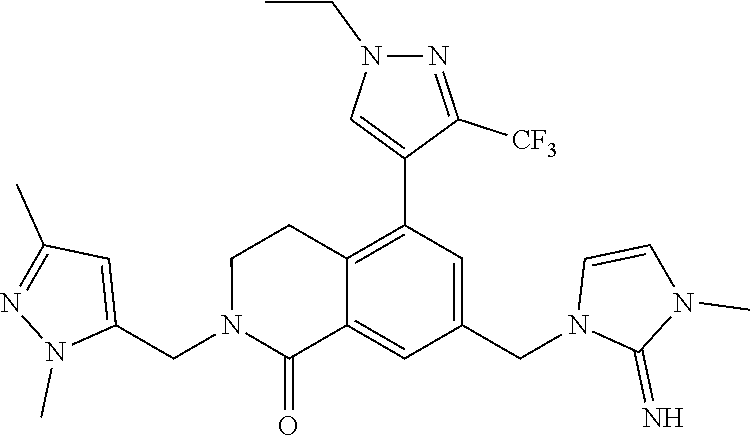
C1(CN2C(=O)C3=CC(CN4C(=N)N(C)C=C4)=CC(C4=CN(CC)N=C4[CF3])=C3CC2)=CC(C)=NN1C
